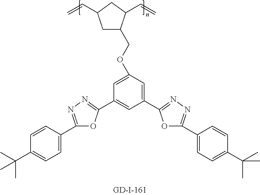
C1C(COC2=CC(C3=NN=C(C4=CC=C(C(C)(C)C)C=C4)O3)=CC(C3=NN=C(C4=CC=C(C(C)(C)C)C=C4)O3)=C2)C(C=C)CC1C=C
